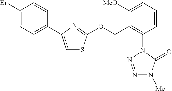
C1([MeO])=CC=CC(N2N=NN([Me])C2=O)=C1COC1=NC(C2=CC=C(Br)C=C2)=CS1
